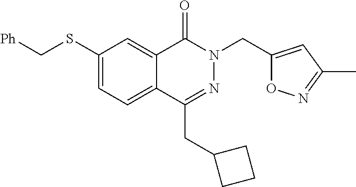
C12=CC(SC[Ph])=CC=C1C(CC1CCC1)=NN(CC1=CC(C)=NO1)C2=O
